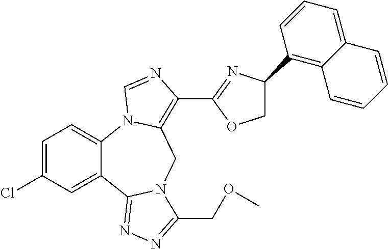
C1=C(Cl)C=C2C(=C1)N1C(=C(C3=NC(C4=C5C(=CC=C4)C=CC=C5)CO3)N=C1)CN1C2=NN=C1COC
